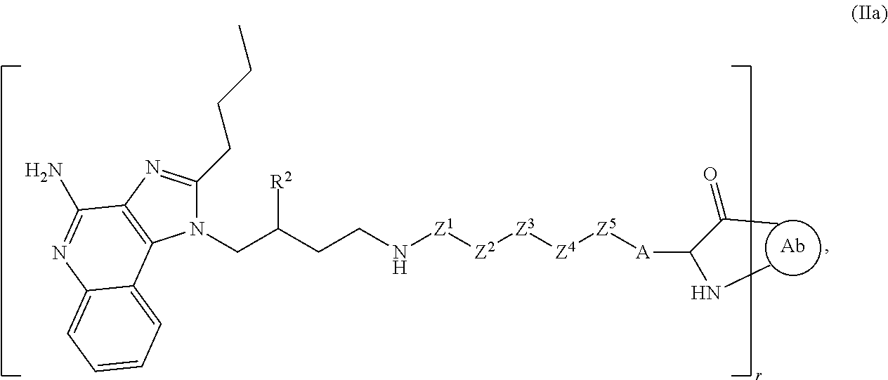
[Ab].N(C)C(C(C)=O)[A][Z5][Z4][Z3][Z2][Z1]NCCC(CN1C(CCCC)=NC2=C1C1=CC=CC=C1N=C2N)[R2]
